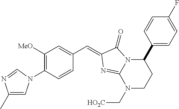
C1([MeO])=C(N2C=C(C)N=C2)C=CC(C=C2C(=O)N3C(C4=CC=C(F)C=C4)CCN(C[HO2C])C3=N2)=C1
